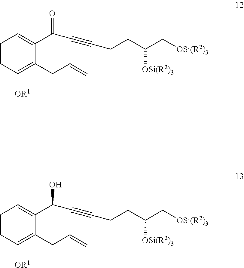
C1=CC([OR1])=C(CC=C)C(C(C#CCCC([OSi(R2)3])C[OSi(R2)3])=O)=C1.C1=CC([OR1])=C(CC=C)C(C(C#CCCC([OSi(R2)3])C[OSi(R2)3])O)=C1
